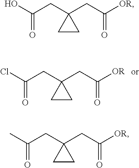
C(=O)(O)CC1(CC([OR])=O)CC1.C(=O)(Cl)CC1(CC([OR])=O)CC1.C(=O)(C)CC1(CC([OR])=O)CC1
